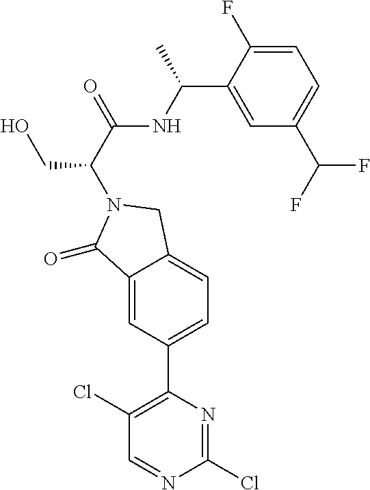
C1=C(C(NC(C(CO)N2CC3=CC=C(C4=C(Cl)C=NC(Cl)=N4)C=C3C2=O)=O)C)C(F)=CC=C1C(F)F
